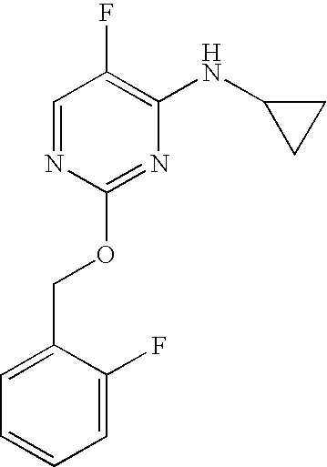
C1C(NC2=C(F)C=NC(OCC3=CC=CC=C3F)=N2)C1
